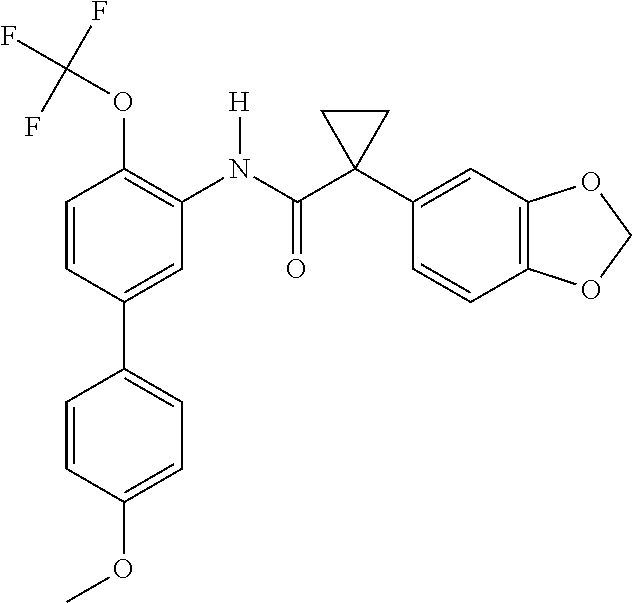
C1=C(C2=CC=C(OC)C=C2)C=CC(OC(F)(F)F)=C1N(C(C1(C2=CC3=C(C=C2)OCO3)CC1)=O)[H]
